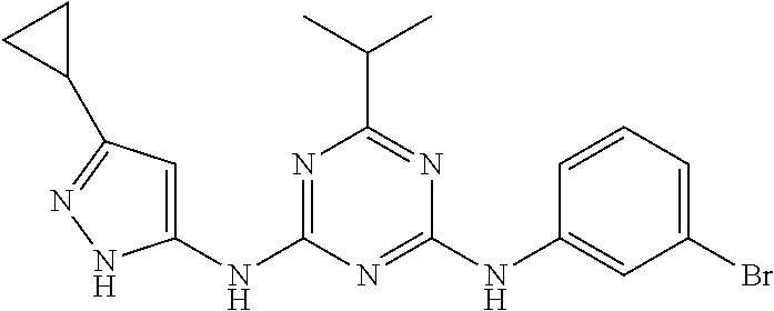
C1(NC2=NC(C(C)C)=NC(NC3=CC(Br)=CC=C3)=N2)=CC(C2CC2)=NN1
